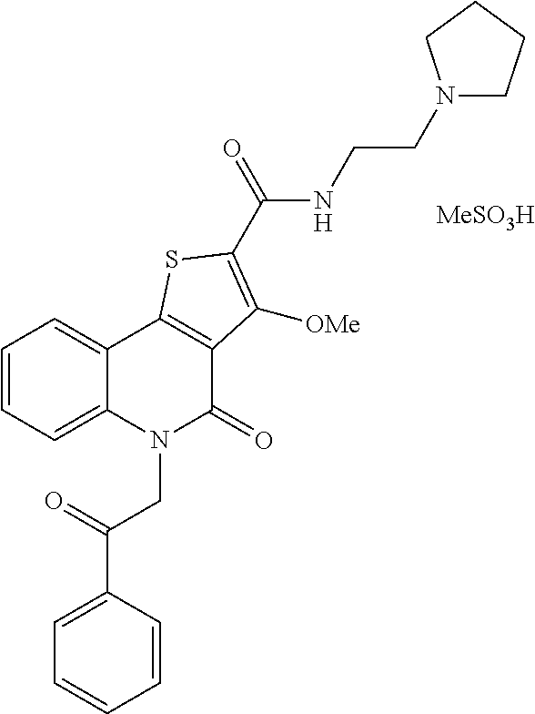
C(CNC(C1=C([OMe])C2=C(C3=CC=CC=C3N(CC(C3=CC=CC=C3)=O)C2=O)S1)=O)N1CCCC1.[MeSO3H]
